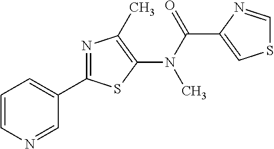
C1(N(C(=O)C2=CSC=N2)C)=C(C)N=C(C2=CC=CN=C2)S1
